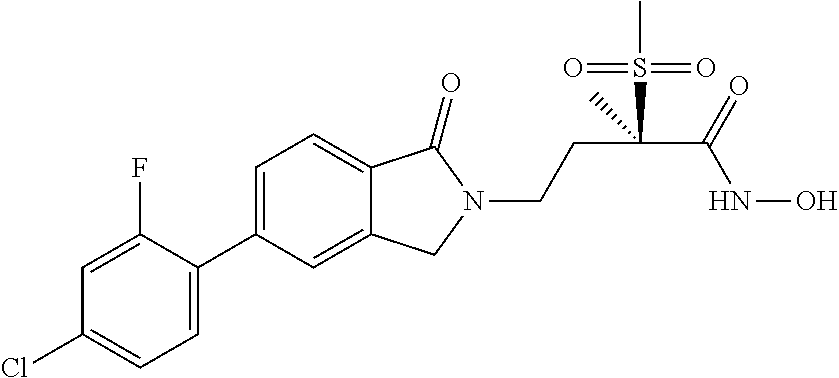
C1=C(F)C(C2=CC=C3C(=C2)CN(CCC(C(NO)=O)(S(C)(=O)=O)C)C3=O)=CC=C1Cl
